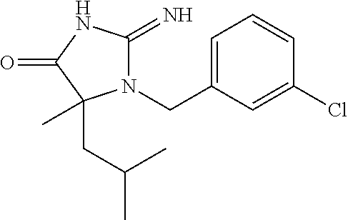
C1=C(CN2C(=N)NC(=O)C2(CC(C)C)C)C=C(Cl)C=C1
